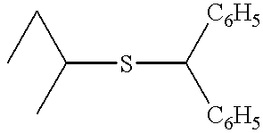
C(SC([C6H5])[C6H5])(CC)C
